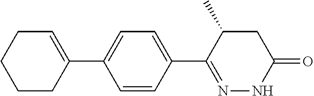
C1C=C(C2=CC=C(C3=NNC(=O)CC3C)C=C2)CCC1
